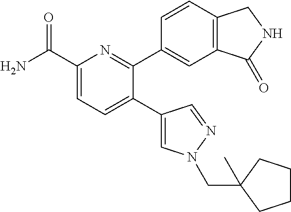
C1(C(N)=O)=CC=C(C2=CN(CC3(C)CCCC3)N=C2)C(C2=CC3=C(C=C2)CNC3=O)=N1
